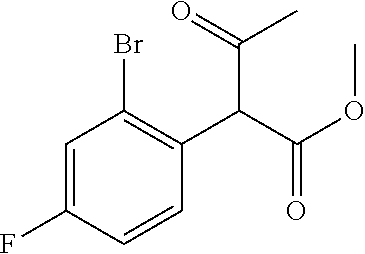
C1=C(F)C=CC(C(C(OC)=O)C(=O)C)=C1Br
